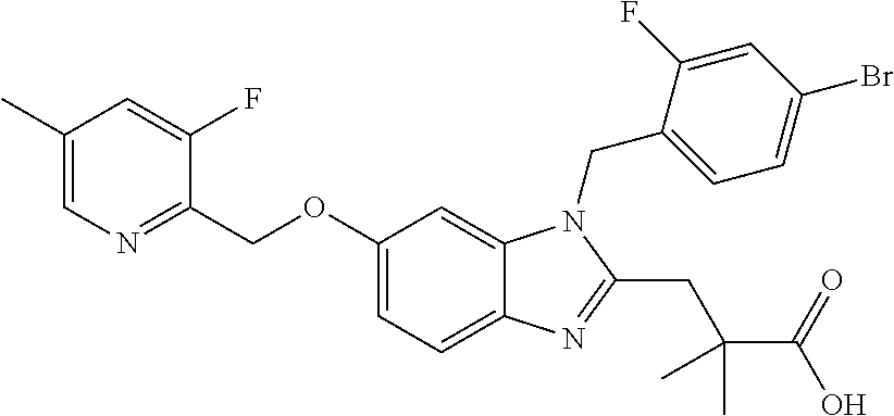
C1(OCC2=NC=C(C)C=C2F)=CC=C2C(=C1)N(CC1=CC=C(Br)C=C1F)C(CC(C(=O)O)(C)C)=N2
